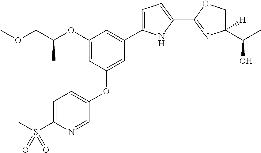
C1=C(S(C)(=O)=O)N=CC(OC2=CC(C3=CC=C(C4=NC(C(C)O)([H])CO4)N3)=CC(OC(COC)C)=C2)=C1
